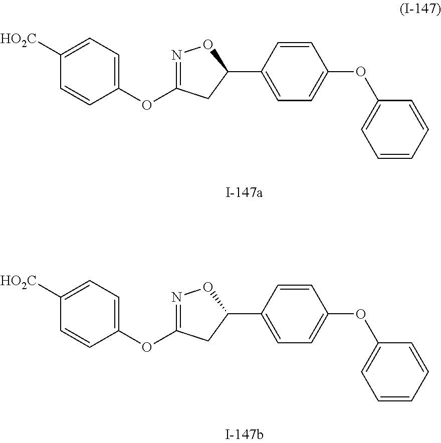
O(C1=NOC(C2=CC=C(OC3=CC=CC=C3)C=C2)C1)C1=CC=C([HO2C])C=C1.O(C1=NOC(C2=CC=C(OC3=CC=CC=C3)C=C2)C1)C1=CC=C([HO2C])C=C1
